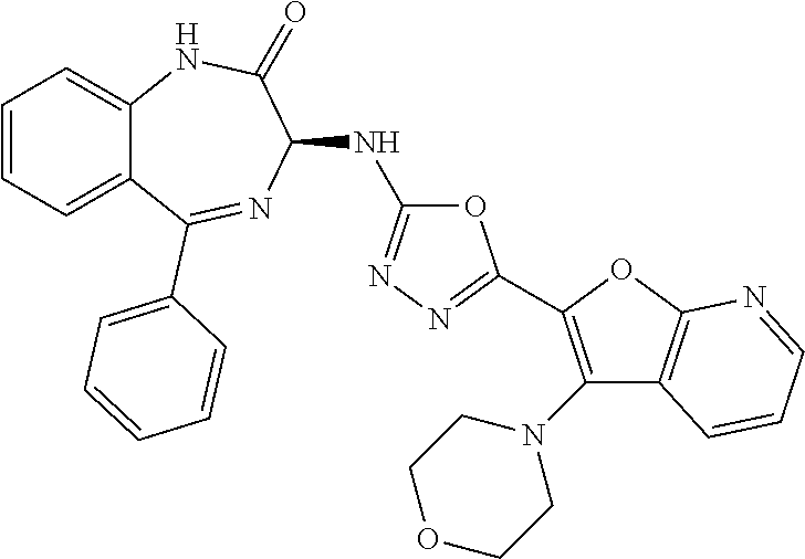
C1(N2CCOCC2)=C(C2=NN=C(NC3C(=O)NC4=CC=CC=C4C(C4=CC=CC=C4)=N3)O2)OC2=C1C=CC=N2
